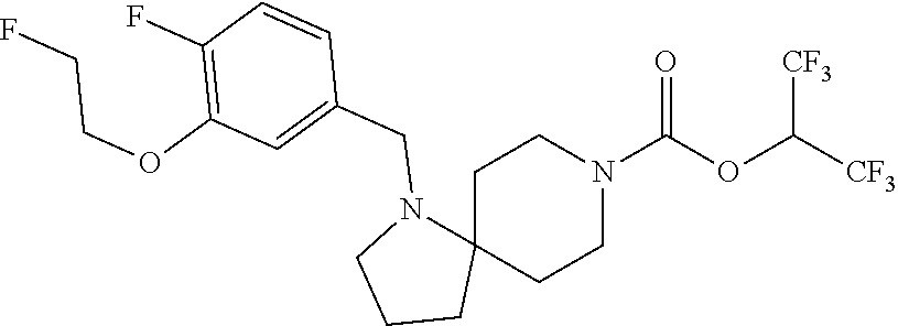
C1C2(CCN(C(OC([CF3])[CF3])=O)C1)N(CC1=CC(OCCF)=C(F)C=C1)CCC2
